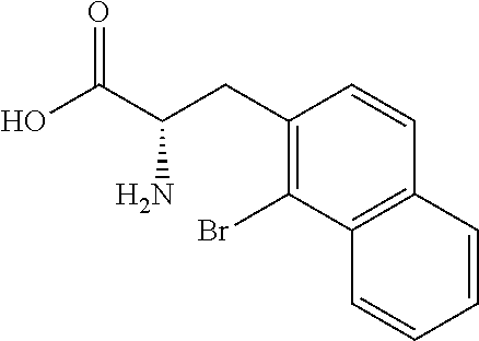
C1(CC(C(O)=O)N)=C(Br)C2=C(C=C1)C=CC=C2
